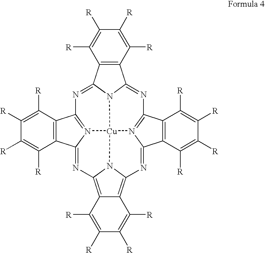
C12=C(C([R])=C([R])C([R])=C1[R])C1=NC3=N4C(=NC5=C6C(=C7N5[Cu]45N1C2=NC1=N5C(=N7)C2=C1C([R])=C([R])C([R])=C2[R])C([R])=C([R])C([R])=C6[R])C1=C3C([R])=C([R])C([R])=C1[R]
